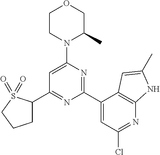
C1(C2=NC(C3=CC(Cl)=NC4=C3C=C(C)N4)=NC(N3C(C)COCC3)=C2)CCCS1(=O)=O
